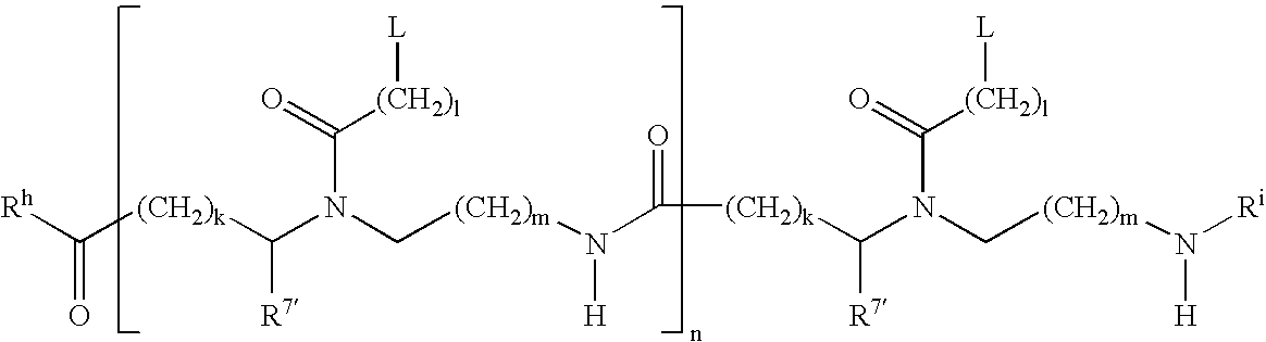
[Rh]C(=O)[(CH2)k]C([R7])N(C([(CH2)l][L])=O)C[(CH2)m]N(C([(CH2)k]C([R7])N(C([(CH2)l][L])=O)C[(CH2)m]N([H])[Ri])=O)[H]
